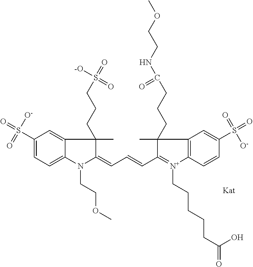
C1(=CC=CC2=[N+](CCCCCC(=O)O)C3=C(C=C(S(=O)(=O)[O-])C=C3)C2(CCCC(NCCOC)=O)C)N(CCOC)C2=CC=C(S(=O)([O-])=O)C=C2C1(C)CCCS(=O)(=O)[-O]
